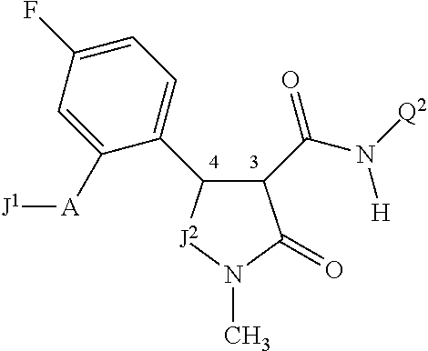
C1(C(N([Q2])[H])=O)C(C2=CC=C(F)C=C2[A][J1])[J2]N(C)C1=O
